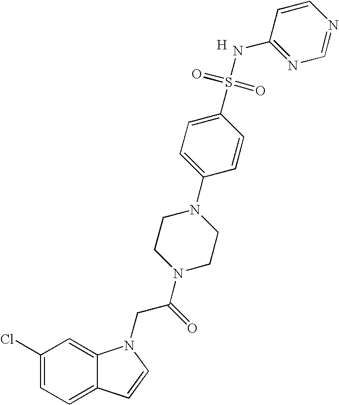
C1(Cl)=CC=C2C(=C1)N(CC(N1CCN(C3=CC=C(S(=O)(=O)NC4=NC=NC=C4)C=C3)CC1)=O)C=C2.[H]
